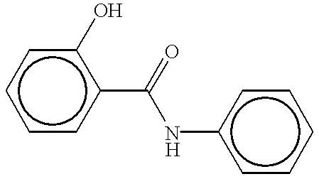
c1ccc(C(Nc2ccccc2)=O)c(O)c1
